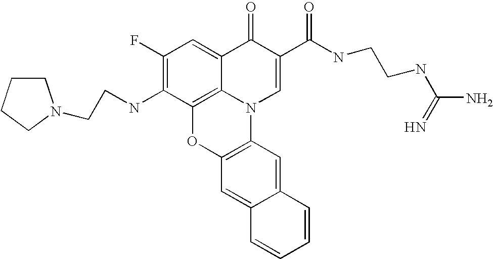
C1(F)=C(NCCN2CCCC2)C2=C3C(=C1)C(=O)C(C(NCCNC(N)=N)=O)=CN3C1=C(O2)C=C2C(=C1)C=CC=C2
